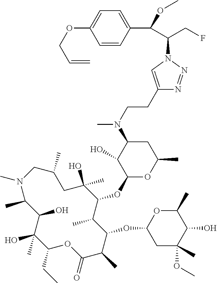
C1(N(C)CCC2=CN(C(C(C3=CC=C(OCC=C)C=C3)OC)CF)N=N2)C(O)C(OC2C(C)C(OC3CC(C)(OC)C(O)C(C)O3)C(C)C(=O)OC(CC)C(O)(C)C(O)C(C)N(C)CC(C)CC2(O)C)OC(C)C1
